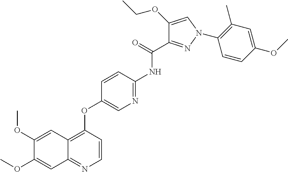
C1(OC)=CC2=C(OC3=CN=C(NC(C4=NN(C5=C(C)C=C(OC)C=C5)C=C4OCC)=O)C=C3)C=CN=C2C=C1OC
